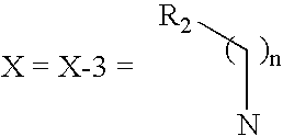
[R2]CN
